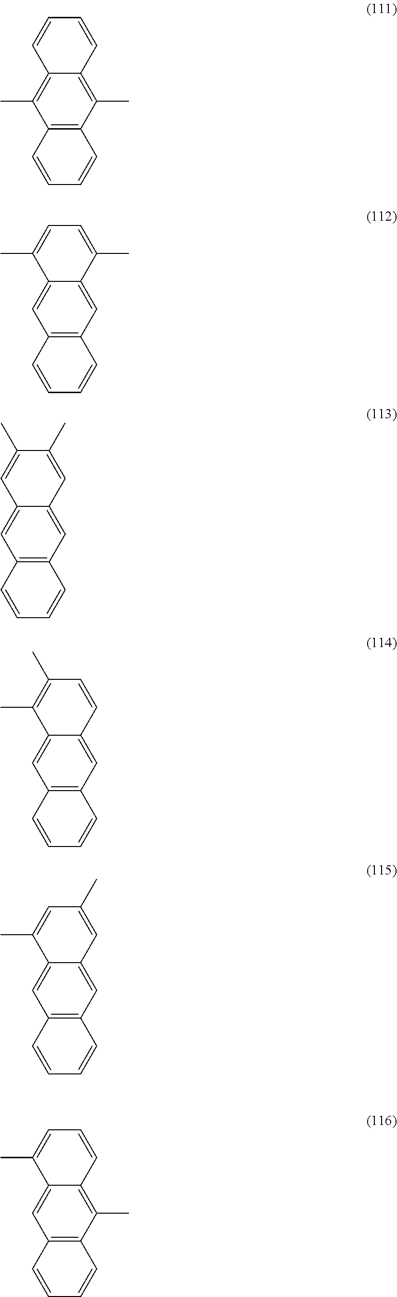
C12=C(C)C3=C(C(C)=C1C=CC=C2)C=CC=C3.C12=CC3=C(C=C1C(C)=CC=C2C)C=CC=C3.C12=CC3=C(C=C1C=C(C)C(C)=C2)C=CC=C3.C12=CC3=C(C=C1C(C)=C(C)C=C2)C=CC=C3.C12=CC3=C(C=C1C(C)=CC(C)=C2)C=CC=C3.C12=C(C)C3=C(C=C1C(C)=CC=C2)C=CC=C3
